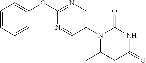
C1(OC2=NC=C(N3C(C)CC(=O)NC3=O)C=N2)=CC=CC=C1
